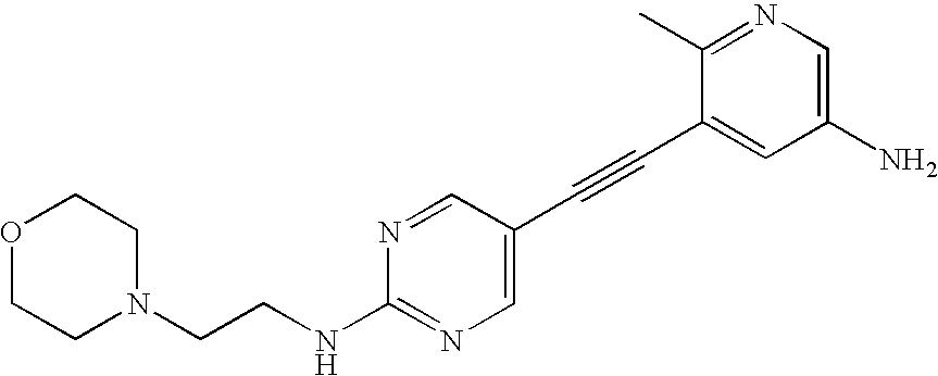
O1CCN(CCNC2=NC=C(C#CC3=CC(N)=CN=C3C)C=N2)CC1
